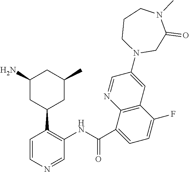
C1(N)CC(C2=C(NC(C3=CC=C(F)C4=C3N=CC(N3CC(=O)N(C)CCC3)=C4)=O)C=NC=C2)CC(C)C1
